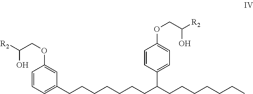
C1=CC=C(CCCCCCCC(CCCCCCC)C2=CC=C(OCC([R2])O)C=C2)C=C1OCC([R2])O
